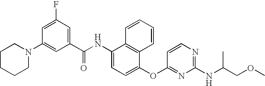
N1(C2=CC(C(NC3=CC=C(OC4=NC(NC(COC)C)=NC=C4)C4=C3C=CC=C4)=O)=CC(F)=C2)CCCCC1
